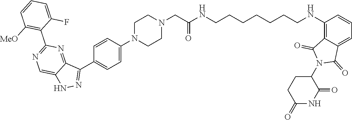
C1C(=O)NC(=O)C(N2C(=O)C3=C(NCCCCCCCNC(CN4CCN(C5=CC=C(C6=NNC7=CN=C(C8=C([MeO])C=CC=C8F)N=C76)C=C5)CC4)=O)C=CC=C3C2=O)C1
